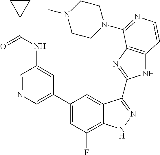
C1=C(C2=CC(F)=C3C(=C2)C(C2=NC4=C(N2)C=CN=C4N2CCN(C)CC2)=NN3)C=C(NC(C2CC2)=O)C=N1
